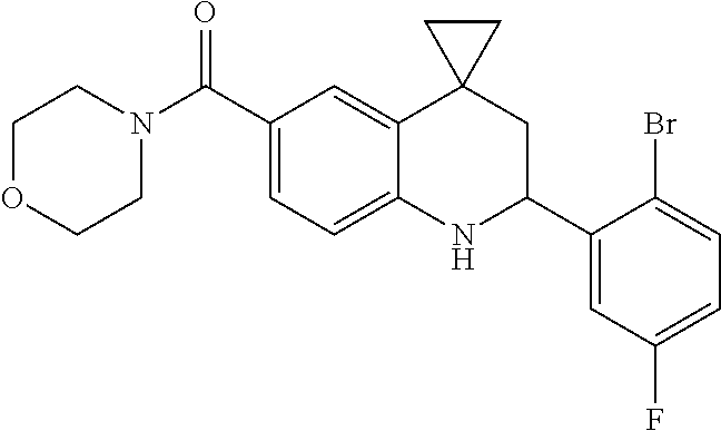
C1(C(N2CCOCC2)=O)=CC=C2C(=C1)C1(CC(C3=CC(F)=CC=C3Br)N2)CC1
